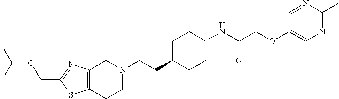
C12=C(CCN(CCC3CCC(NC(COC4=CN=C(C)N=C4)=O)CC3)C1)SC(COC(F)F)=N2
